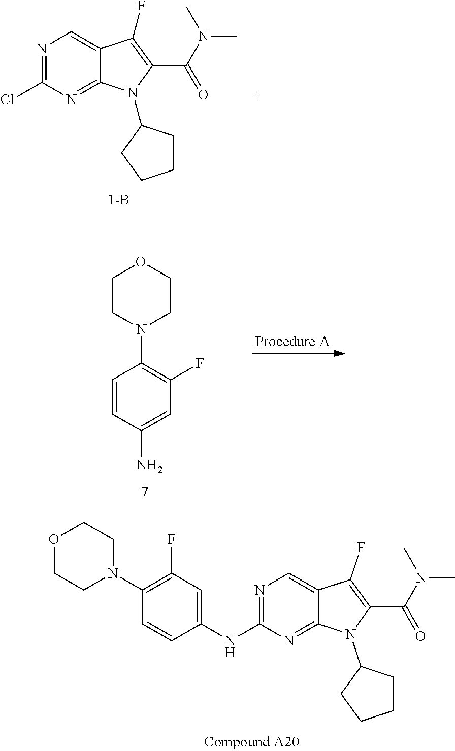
N1=C(Cl)N=C2C(=C1)C(F)=C(C(=O)N(C)C)N2C1CCCC1.C1=CC(N)=CC(F)=C1N1CCOCC1.O1CCN(C2=C(F)C=C(NC3=NC=C4C(=N3)N(C3CCCC3)C(C(N(C)C)=O)=C4F)C=C2)CC1
